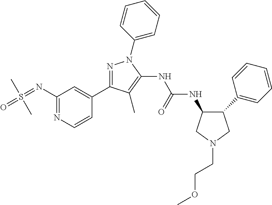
N1=C(C2=CC(N=S(=O)(C)C)=NC=C2)C(C)=C(NC(NC2C(C3=CC=CC=C3)CN(CCOC)C2)=O)N1C1=CC=CC=C1
